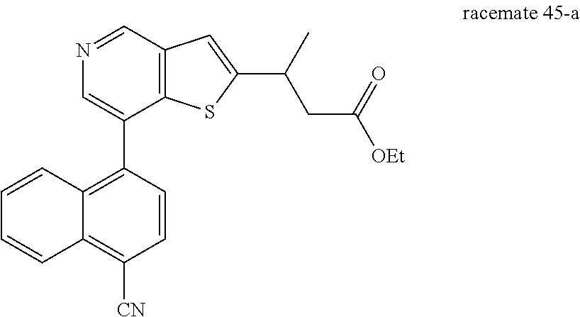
N1=CC2=C(C(C3=C4C(=C([CN])C=C3)C=CC=C4)=C1)SC(C(C)CC([OEt])=O)=C2
